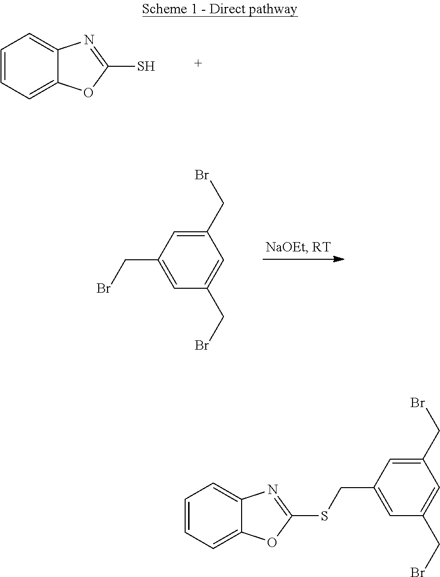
C1=CC=C2C(=C1)N=C(S)O2.C1(CBr)=CC(CBr)=CC(CBr)=C1.C1(CBr)=CC(CSC2=NC3=CC=CC=C3O2)=CC(CBr)=C1
